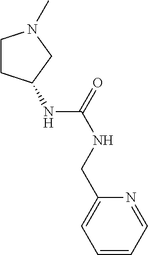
C1=C(CNC(NC2CCN(C)C2)=O)N=CC=C1
